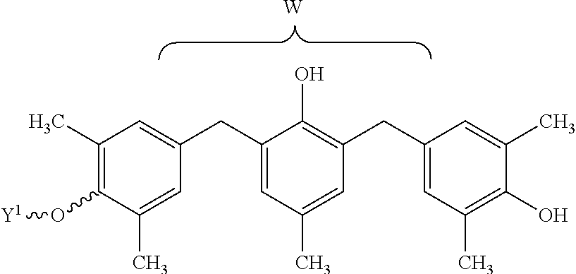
[W].C1(C)=C(O[Y1])C(C)=CC(CC2=CC(C)=CC(CC3=CC(C)=C(O)C(C)=C3)=C2O)=C1
